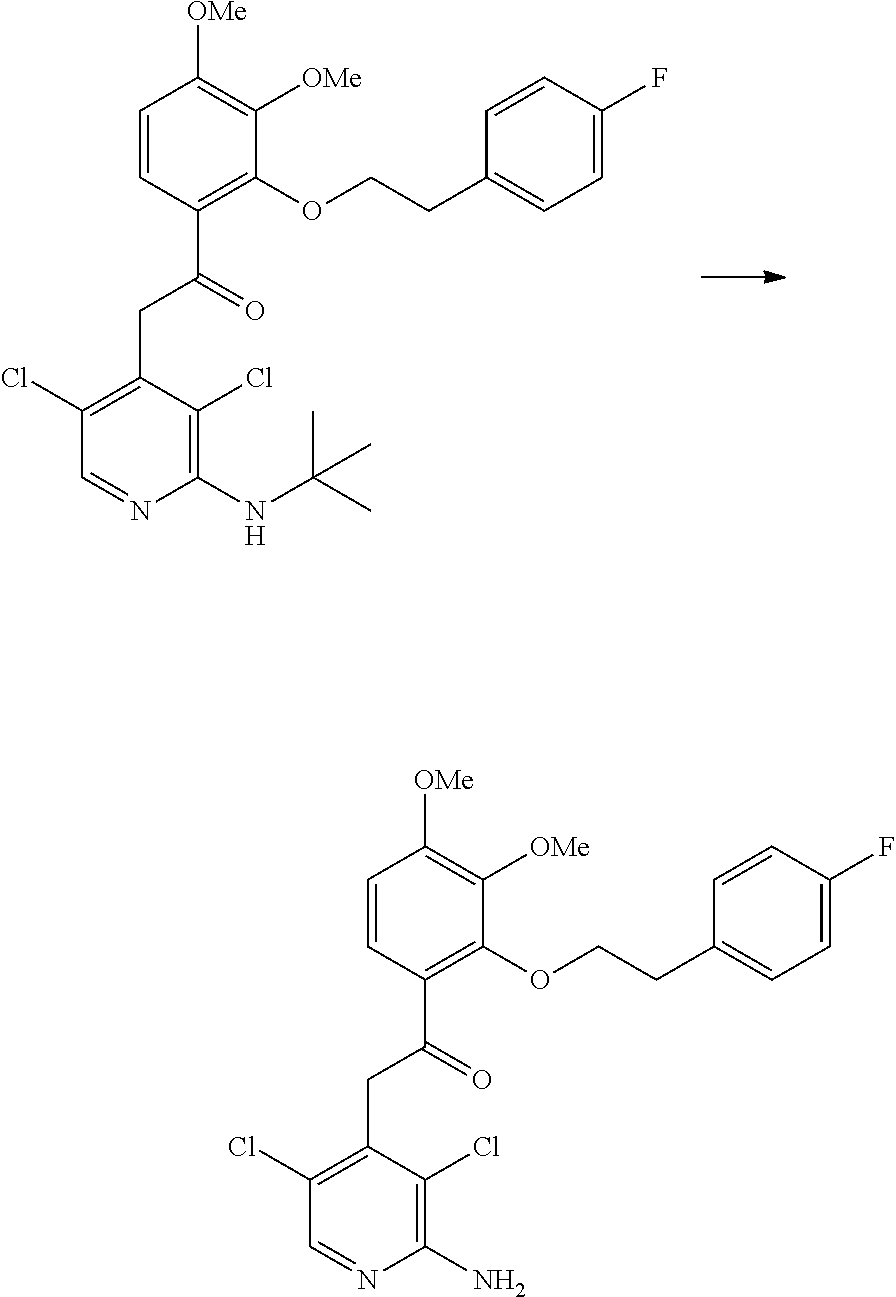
C1=CC(C(=O)CC2=C(Cl)C=NC(N)=C2Cl)=C(OCCC2=CC=C(F)C=C2)C([OMe])=C1[OMe].C1=CC(C(=O)CC2=C(Cl)C=NC(NC(C)(C)C)=C2Cl)=C(OCCC2=CC=C(F)C=C2)C([OMe])=C1[OMe]
